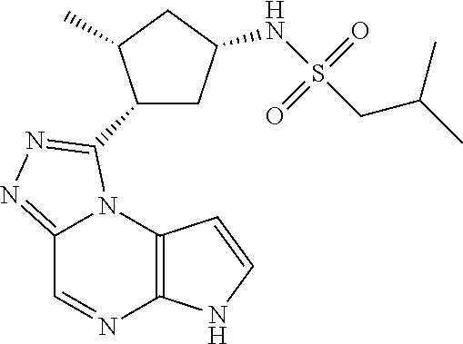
C12=C(N3C(=NN=C3C3CC(NS(CC(C)C)(=O)=O)CC3C)C=N1)C=CN2
